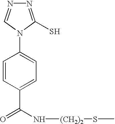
N1=C(S)N(C2=CC=C(C(N[(CH2)2]SC)=O)C=C2)C=N1
